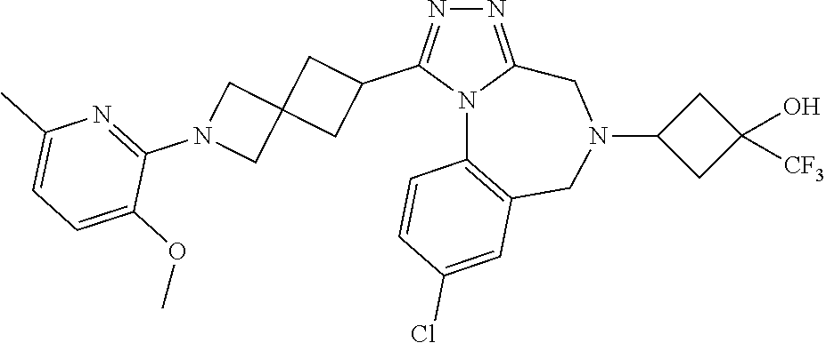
N1=C2N(C(C3CC4(C3)CN(C3=NC(C)=CC=C3OC)C4)=N1)C1=C(CN(C3CC(O)([CF3])C3)C2)C=C(Cl)C=C1
